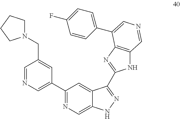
C1(C2=CN=CC(CN3CCCC3)=C2)=NC=C2C(=C1)C(C1=NC3=C(N1)C=NC=C3C1=CC=C(F)C=C1)=NN2
